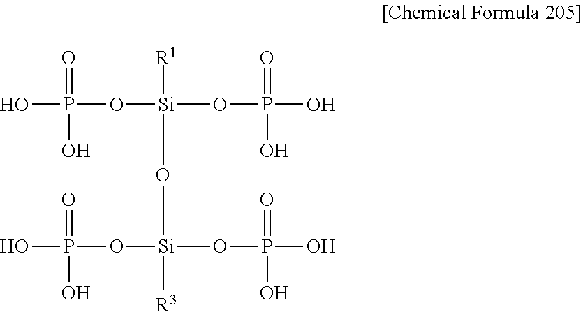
P(O[Si]([R1])(OP(=O)(O)O)O[Si](OP(O)(=O)O)(OP(=O)(O)O)[R3])(O)(=O)O
